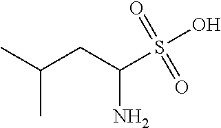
CC(CC(S(=O)(=O)O)N)C
